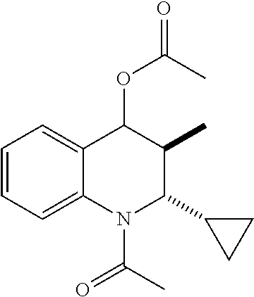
N1(C(C)=O)C(C2CC2)C(C)C(OC(=O)C)C2=CC=CC=C12
